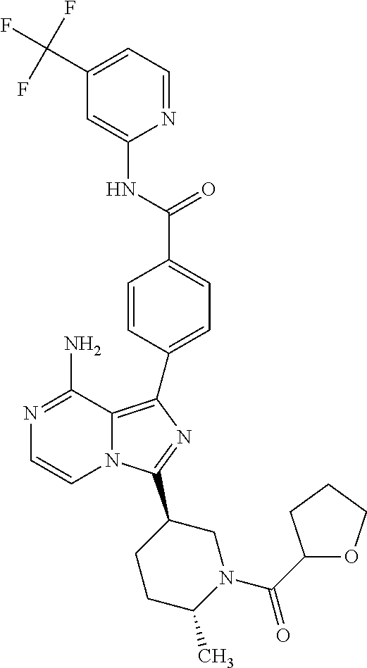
N1=C(N)C2=C(C3=CC=C(C(=O)NC4=CC(C(F)(F)F)=CC=N4)C=C3)N=C(C3CCC(C)N(C(=O)C4OCCC4)C3)N2C=C1
